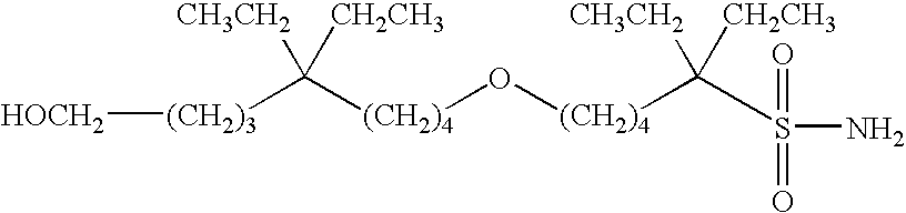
[(CH2)3]([HOCH2])C([(CH2)4]O[(CH2)4]C([CH3CH2])([CH2CH3])S(N)(=O)=O)([CH3CH2])[CH2CH3]
